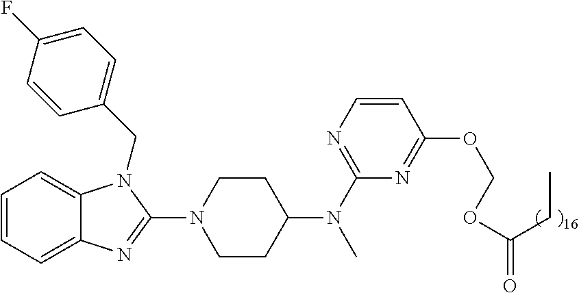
C1=CC=C2C(=C1)N(CC1=CC=C(F)C=C1)C(N1CCC(N(C)C3=NC=CC(OCOC(=O)CC)=N3)CC1)=N2
